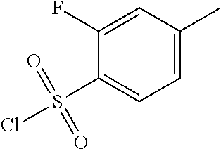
C1(F)=CC(C)=CC=C1S(Cl)(=O)=O
